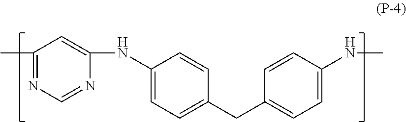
C1(C)=NC=NC(NC2=CC=C(CC3=CC=C(NC)C=C3)C=C2)=C1
